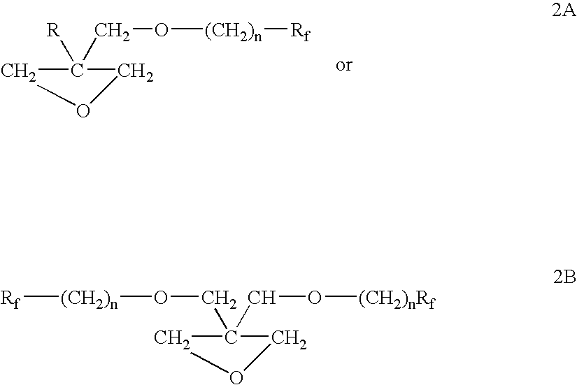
C1C([R])(CO[(CH2)n][Rf])CO1.C1OCC1(CO[(CH2)n][Rf])CO[(CH2)nRf]
